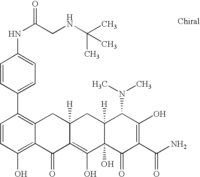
C1=CC(O)=C2C(=C1C1=CC=C(NC(=O)CNC(C)(C)C)C=C1)CC1([H])C(=C(O)C3(O)C([H])(C1)C(N(C)C)C(O)=C(C(N)=O)C3=O)C2=O
